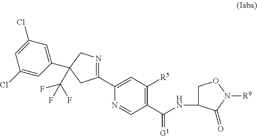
C1(C2=CC([R5])=C(C(NC3CON([R9])C3=O)=[G1])C=N2)=NCC(C(F)(F)F)(C2=CC(Cl)=CC(Cl)=C2)C1
